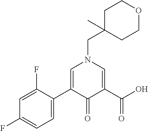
C1C(CN2C=C(C3=CC=C(F)C=C3F)C(=O)C(C(O)=O)=C2)(C)CCOC1
